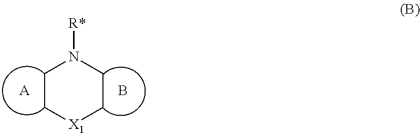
B.[X1]1CCN([R*])CC1.[A]
